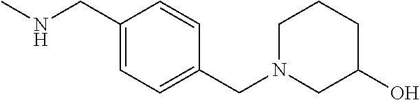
C1(CNC)=CC=C(CN2CCCC(O)C2)C=C1
